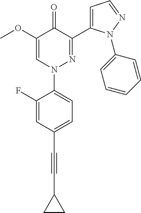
C1(F)=CC(C#CC2CC2)=CC=C1N1N=C(C2=CC=NN2C2=CC=CC=C2)C(=O)C(OC)=C1
